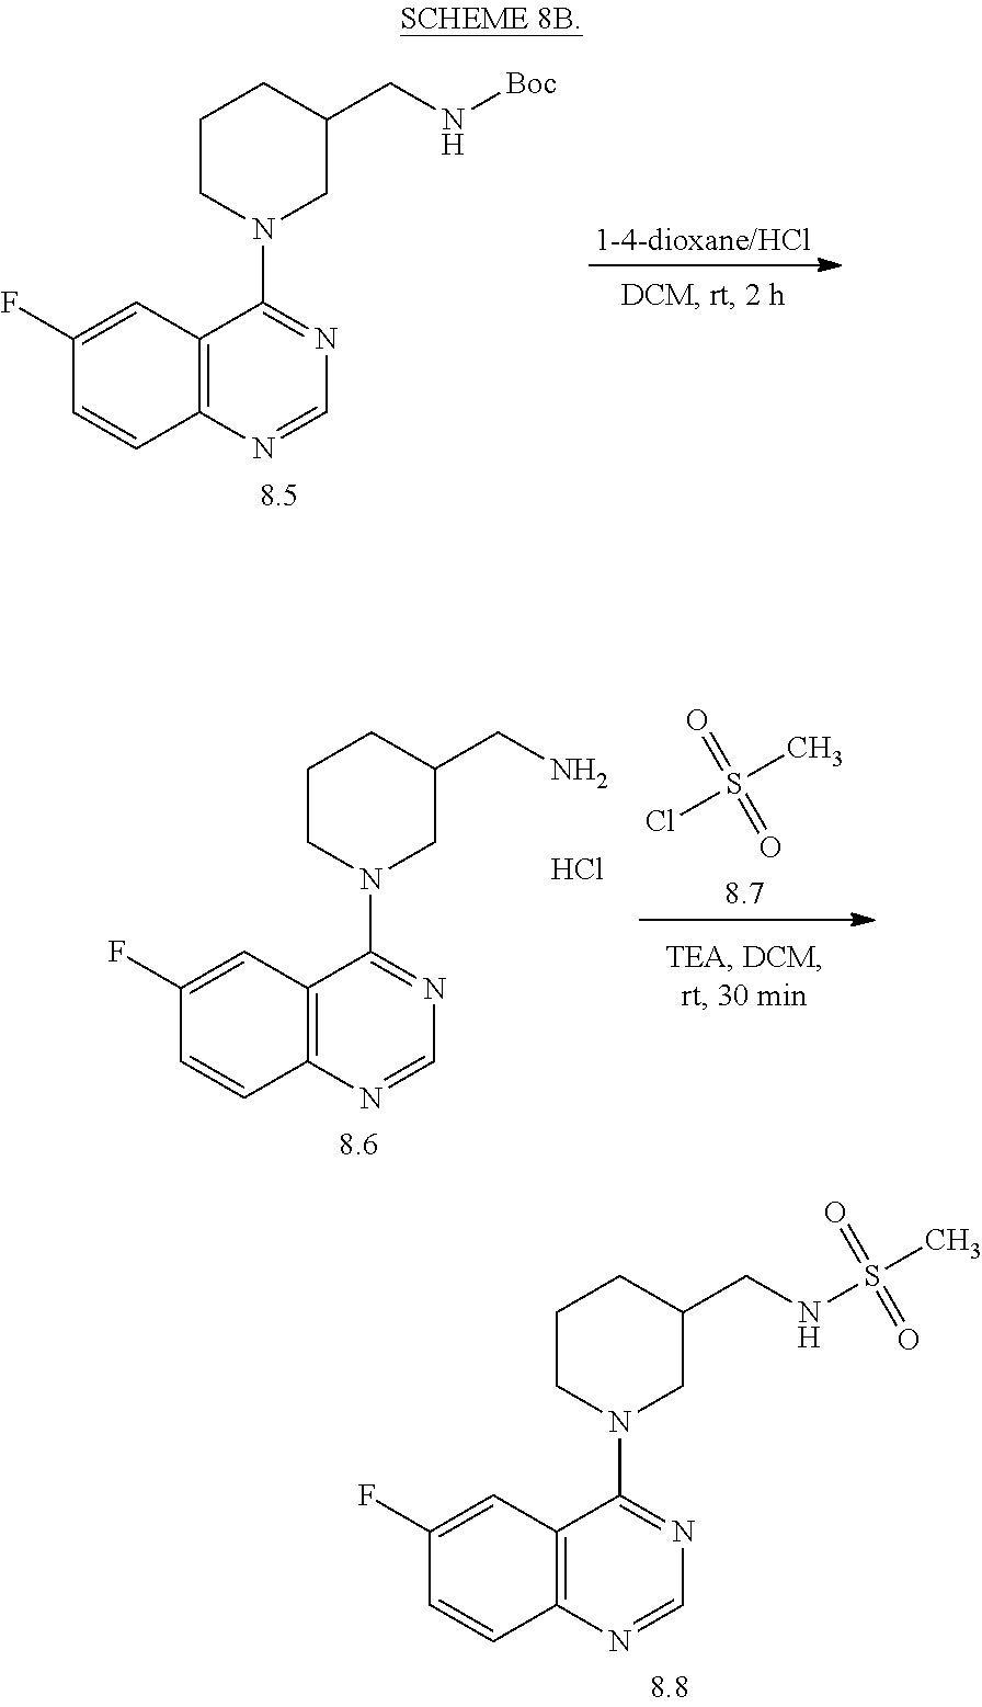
[1-4-dioxane/HCl].C12=C(N=CN=C1N1CC(CN[Boc])CCC1)C=CC(F)=C2.C12=C(N=CN=C1N1CC(CN)CCC1)C=CC(F)=C2.Cl.[8.7].ClS(C)(=O)=O.C12=C(N=CN=C1N1CCCC(CNS(C)(=O)=O)C1)C=CC(F)=C2
